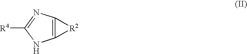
[R4]C1=NC2=C(N1)[R2]2
